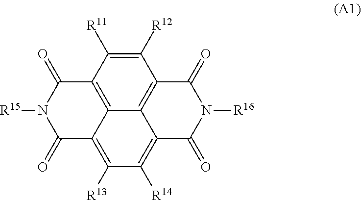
C1([R12])=C([R11])C2=C3C4=C1C(=O)N([R16])C(=O)C4=C([R14])C([R13])=C3C(=O)N([R15])C2=O
